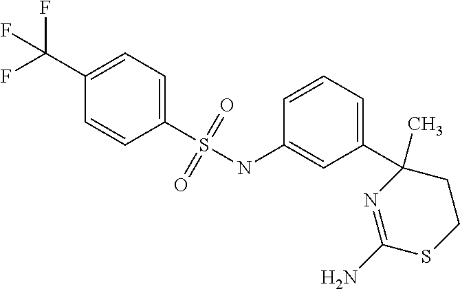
C1(C(F)(F)F)=CC=C(S(NC2=CC(C3(C)N=C(N)SCC3)=CC=C2)(=O)=O)C=C1
